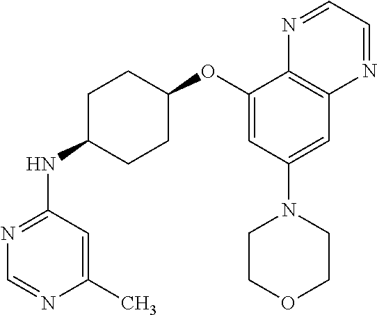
C1(OC2CCC(NC3=NC=NC(C)=C3)CC2)=CC(N2CCOCC2)=CC2=C1N=CC=N2
